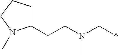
C1(CCN(CC)C)CCCN1C
